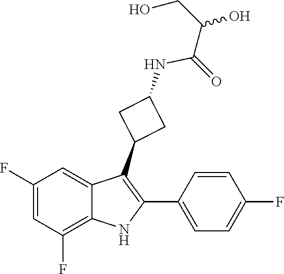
C(C(NC1CC(C2=C(C3=CC=C(F)C=C3)NC3=C(F)C=C(F)C=C23)C1)=O)(CO)O
